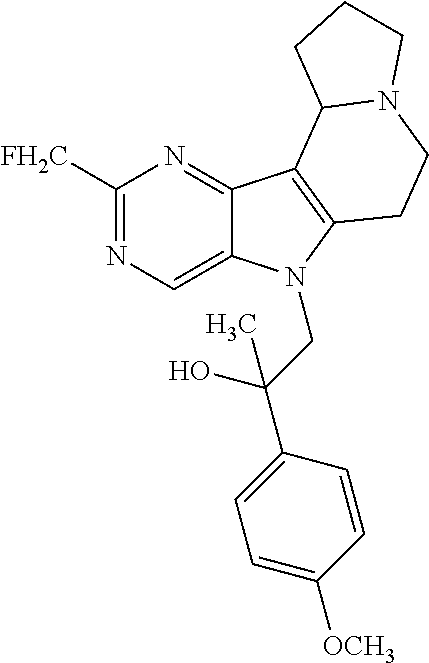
C1([FH2C])=NC=C2C(=N1)C1=C(N2CC(C2=CC=C([OCH3])C=C2)(O)C)CCN2C1CCC2
